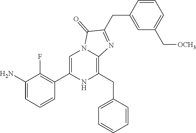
C1(N)=CC=CC(C2=CN3C(=C(CC4=CC=CC=C4)N2)N=C(CC2=CC(C[OCH3])=CC=C2)C3=O)=C1F
